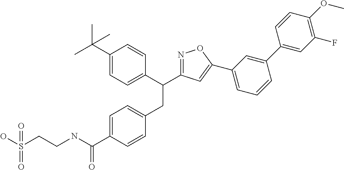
C1=C(C(NCCS(=O)(O)=O)=O)C=CC(CC(C2=CC=C(C(C)(C)C)C=C2)C2=NOC(C3=CC=CC(C4=CC(F)=C(OC)C=C4)=C3)=C2)=C1
